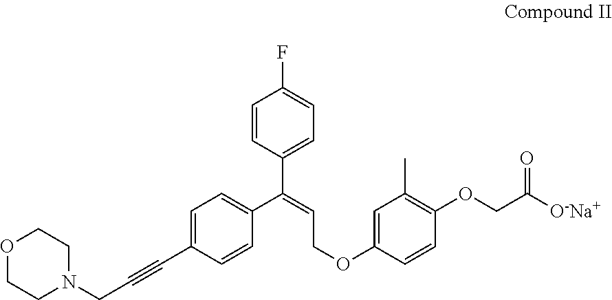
O1CCN(CC#CC2=CC=C(C(=CCOC3=CC(C)=C(OCC([O-Na+])=O)C=C3)C3=CC=C(F)C=C3)C=C2)CC1
